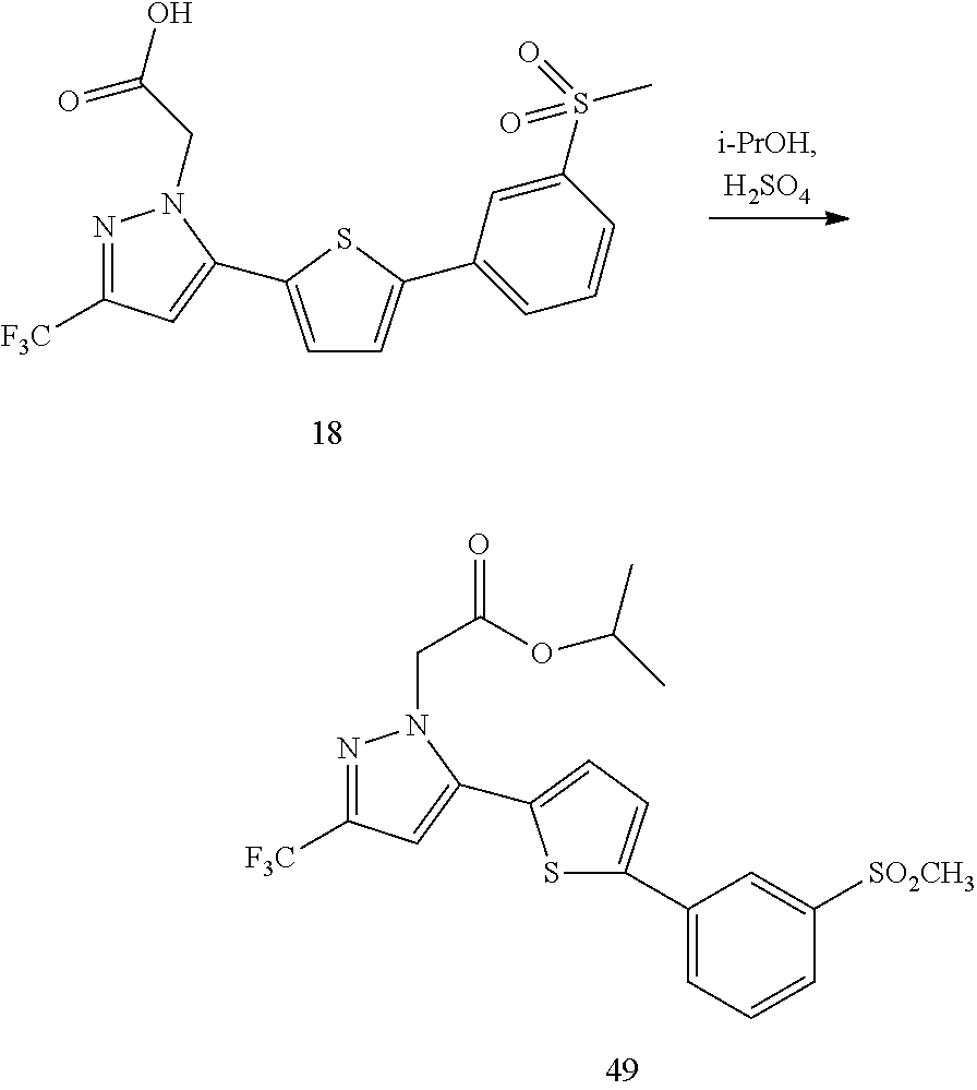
N1=C([F3C])C=C(C2=CC=C(C3=CC=CC([SO2CH3])=C3)S2)N1CC(OC(C)C)=O.N1=C([F3C])C=C(C2=CC=C(C3=CC=CC(S(C)(=O)=O)=C3)S2)N1CC(O)=O
